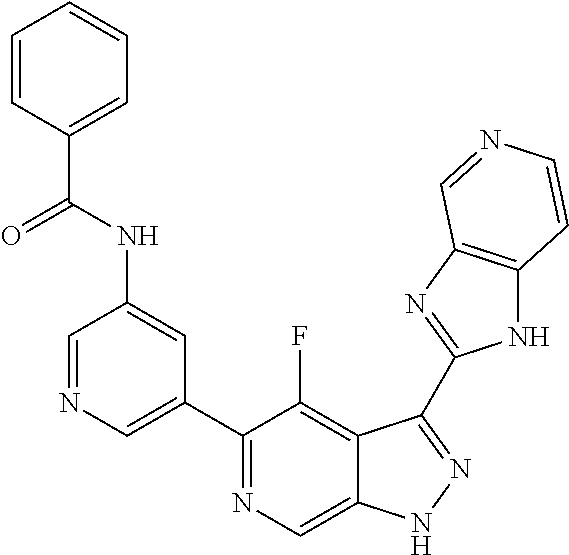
C1=NC=C(C2=NC=C3C(=C2F)C(C2=NC4=C(N2)C=CN=C4)=NN3)C=C1NC(C1=CC=CC=C1)=O
